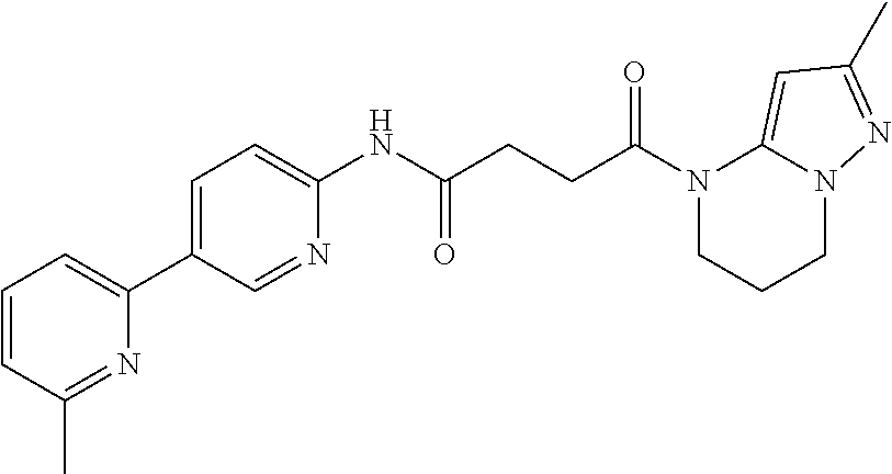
C1(NC(CCC(N2CCCN3C2=CC(C)=N3)=O)=O)=CC=C(C2=CC=CC(C)=N2)C=N1
